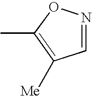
N1=CC([Me])=C(C)O1
